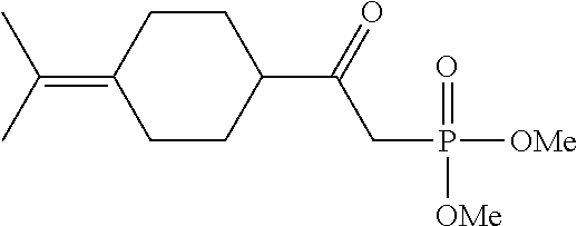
C1CC(=C(C)C)CCC1C(=O)CP([OMe])(=O)[OMe]
